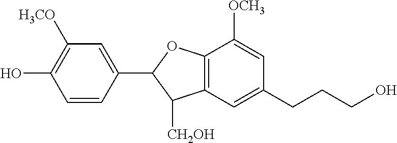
C1=CC(C2C([CH2OH])C3=C(O2)C([OCH3])=CC(CCCO)=C3)=CC([H3CO])=C1O
